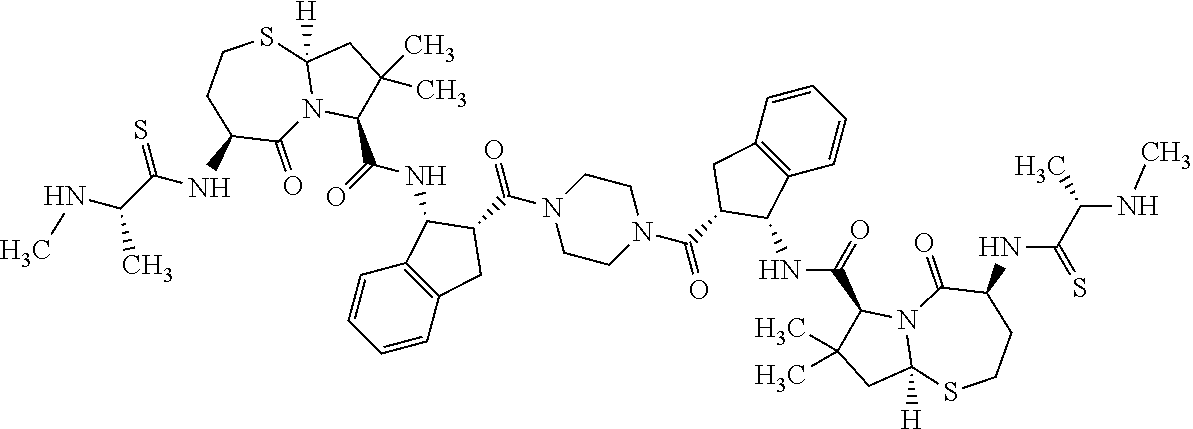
C1(NC(C2C(C)(C)CC3([H])N2C(=O)C(NC(C(NC)C)=S)CCS3)=O)C2=C(CC1C(N1CCN(C(C3CC4=C(C=CC=C4)C3NC(C3C(C)(C)CC4([H])N3C(=O)C(NC(C(NC)C)=S)CCS4)=O)=O)CC1)=O)C=CC=C2
